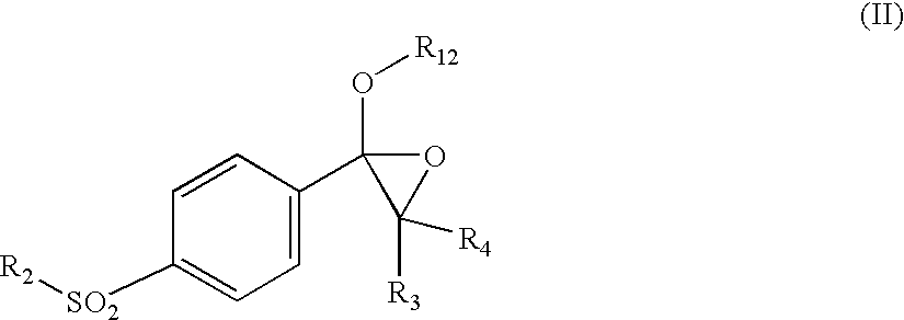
C1=C(C2(O[R12])C([R3])([R4])O2)C=CC([SO2][R2])=C1
